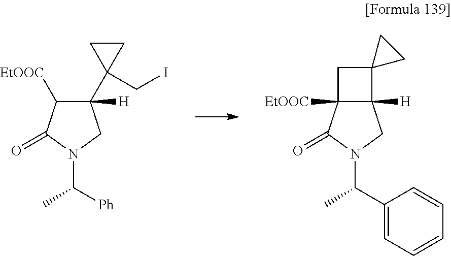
C1([EtOOC])C(=O)N(C([Ph])C)CC1([H])C1(CI)CC1.C12([EtOOC])C(=O)N(C(C3=CC=CC=C3)C)CC1([H])C1(C2)CC1
